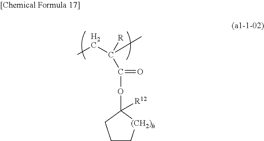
C1C[(CH2)h]C(OC(C([R])(C)CC)=O)([R12])C1
